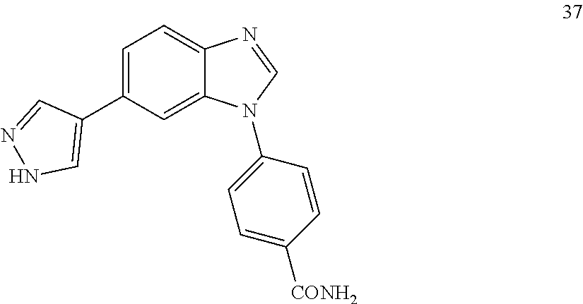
C1=C(C2=CNN=C2)C=C2C(=C1)N=CN2C1=CC=C([CONH2])C=C1
